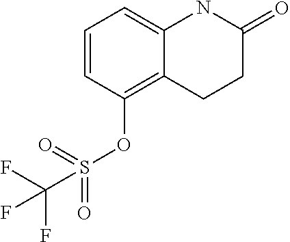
C1=CC(OS(=O)(=O)C(F)(F)F)=C2C(=C1)NC(=O)CC2
